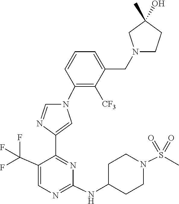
C1(NC2CCN(S(=O)(=O)C)CC2)=NC=C(C(F)(F)F)C(C2=CN(C3=C([CF3])C(CN4CCC(C)(O)C4)=CC=C3)C=N2)=N1
